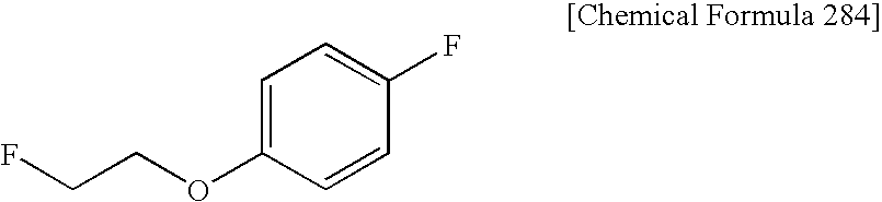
C1=C(OCCF)C=CC(F)=C1
